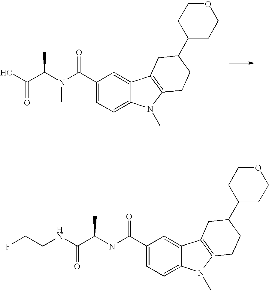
C1(C(N(C(C(O)=O)C)C)=O)=CC=C2C(=C1)C1=C(N2C)CCC(C2CCOCC2)C1.C1(C(N(C(C(NCCF)=O)C)C)=O)=CC=C2C(=C1)C1=C(N2C)CCC(C2CCOCC2)C1
